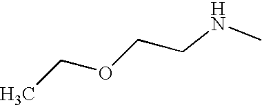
C(NC)COCC
